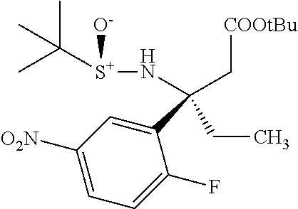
C1(C(CC)(N[S+]([O-])C(C)(C)C)C[COOtBu])=CC([O2N])=CC=C1F
